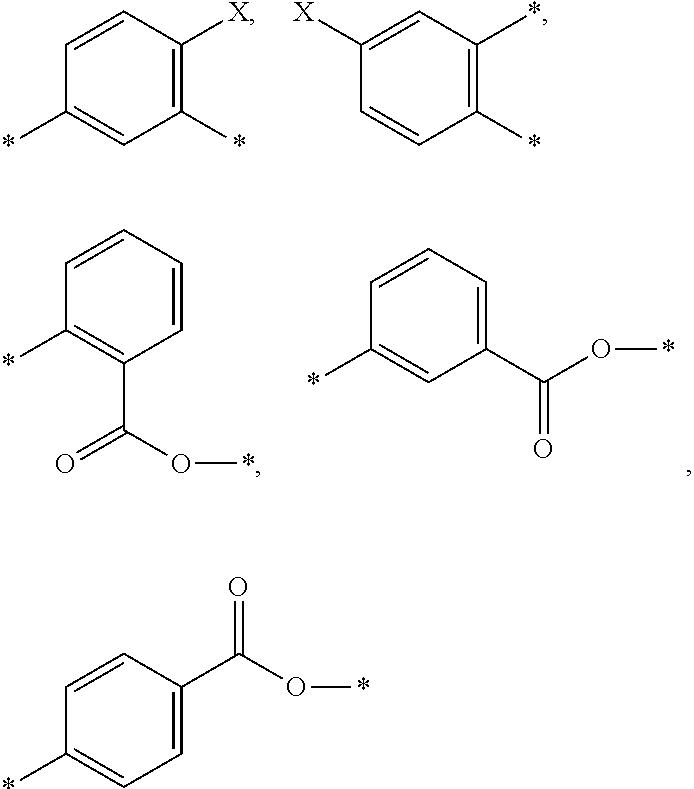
C1(*)=C([X])C=CC(*)=C1.C1(*)=C(*)C=C([X])C=C1.C1(C(=O)O*)=CC=CC(*)=C1.C1=CC=CC(*)=C1C(=O)O*.C1(C(=O)O*)=CC=C(*)C=C1
